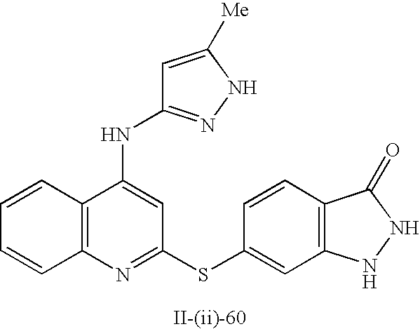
C12=C(N=C(SC3=CC4=C(C=C3)C(=O)NN4)C=C1NC1=NNC([Me])=C1)C=CC=C2
